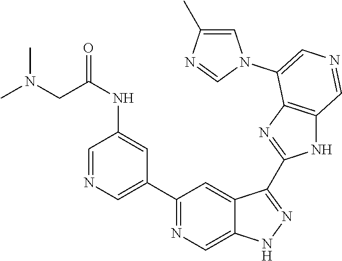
C1(C2=CN=CC(NC(=O)CN(C)C)=C2)=NC=C2C(=C1)C(C1=NC3=C(N1)C=NC=C3N1C=C(C)N=C1)=NN2
